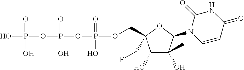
C1(O)C(O)(C)C(N2C=CC(=O)NC2=O)OC1(CF)COP(OP(OP(O)(=O)O)(=O)O)(=O)O
